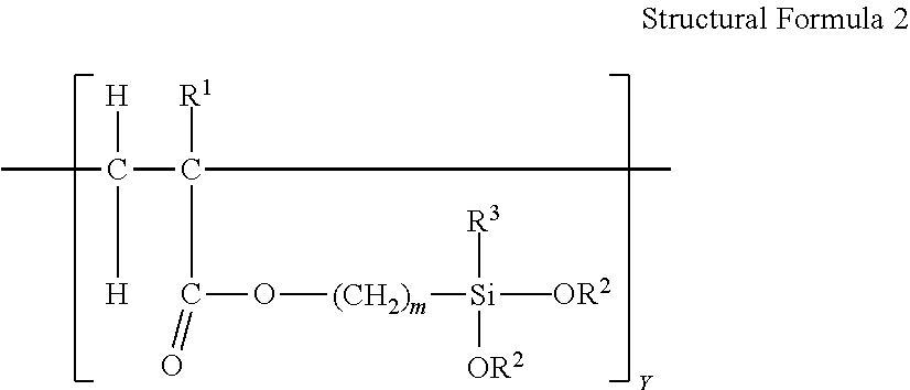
CC(C([R1])(C(O[(CH2)m][Si]([OR2])(C)([OR2])[R3])=O)C)([H])[H]
